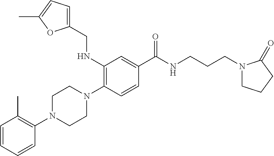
C1=CC=CC(N2CCN(C3=C(NCC4=CC=C(C)O4)C=C(C(NCCCN4CCCC4=O)=O)C=C3)CC2)=C1C
